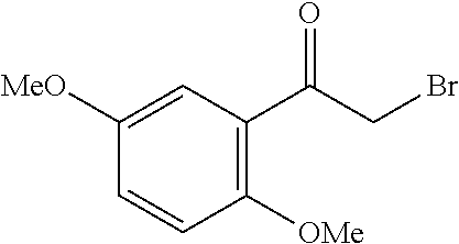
C1([MeO])=CC(C(CBr)=O)=C([OMe])C=C1
